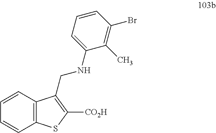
C1=CC2=C(C=C1)C(CNC1=CC=CC(Br)=C1C)=C([CO2H])S2
